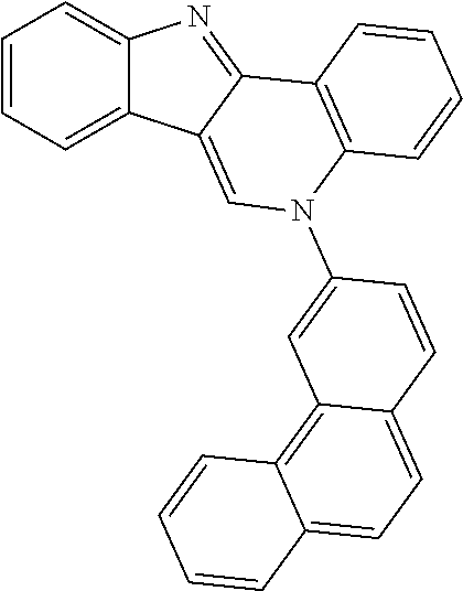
C1=CC=C2C(=C1)N=C1C2=CN(C2=CC3=C4C(=CC=C3C=C2)C=CC=C4)C2=C1C=CC=C2
